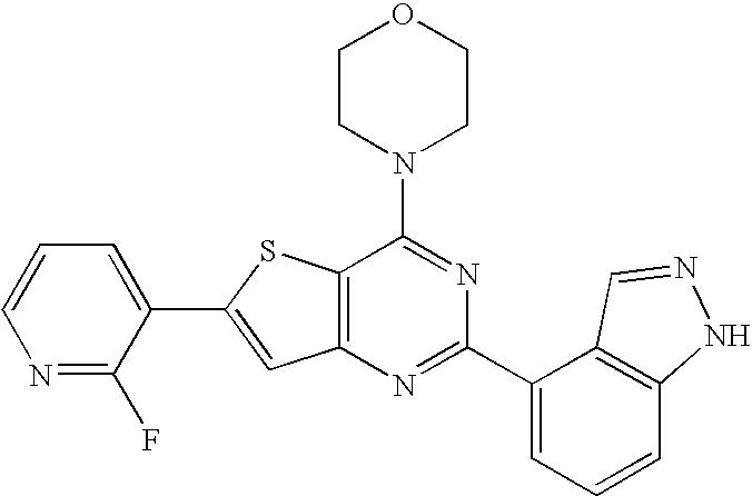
C1CN(C2=NC(C3=CC=CC4=C3C=NN4)=NC3=C2SC(C2=CC=CN=C2F)=C3)CCO1
